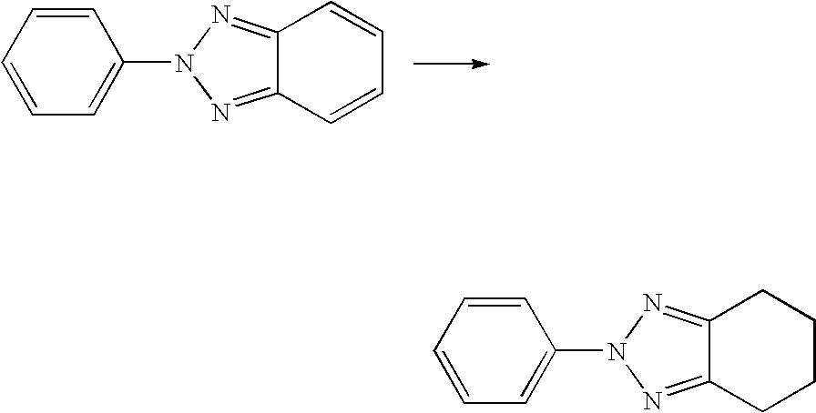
C1=CC2=NN(C3=CC=CC=C3)N=C2C=C1.C1CCC2=NN(C3=CC=CC=C3)N=C2C1
